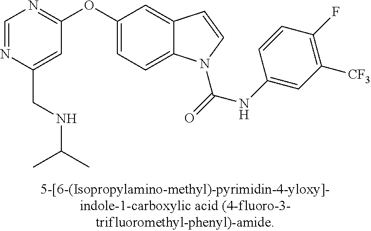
C1=C(OC2=NC=NC(CNC(C)C)=C2)C=C2C(=C1)N(C(=O)NC1=CC([CF3])=C(F)C=C1)C=C2
